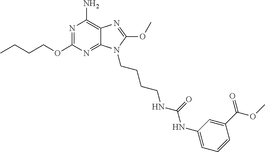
CCCCOC1=NC(N)=C2C(=N1)N(CCCCNC(NC1=CC=CC(C(OC)=O)=C1)=O)C(OC)=N2
